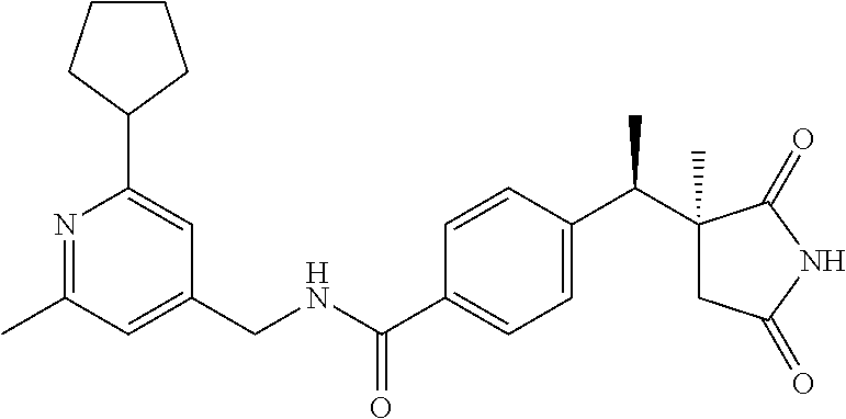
N1=C(C)C=C(CNC(C2=CC=C(C(C3(C)CC(=O)NC3=O)C)C=C2)=O)C=C1C1CCCC1
